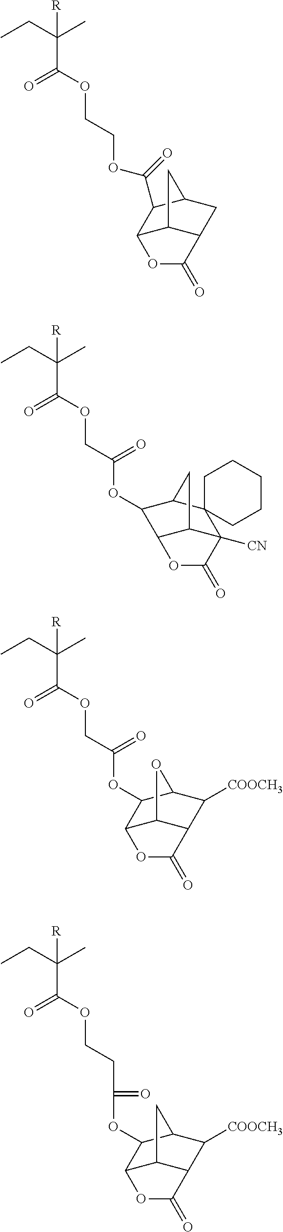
CCC(C)(C(OCCOC(=O)C1C2C3C(CC1C3)C(=O)O2)=O)[R].CCC(C)(C(OCC(OC1C2C3C([CN])(C4(C1C3)CCCCC4)C(=O)O2)=O)=O)[R].CCC(C)(C(OCC(OC1C2C3C(C([COOCH3])C1O3)C(=O)O2)=O)=O)[R].CCC(C)(C(OCCC(=O)OC1C2C3C(C([COOCH3])C1C3)C(=O)O2)=O)[R]
